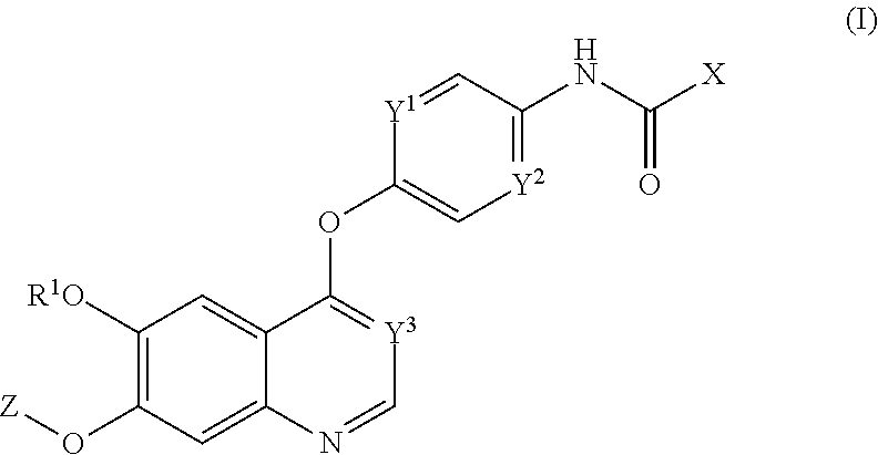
C1=NC2=CC(O[Z])=C([R1O])C=C2C(OC2=C[Y2]=C(NC(=O)[X])C=[Y1]2)=[Y3]1
